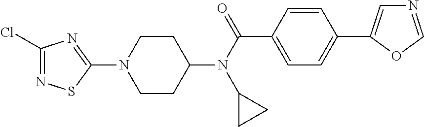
C1CC(N(C(C2=CC=C(C3=CN=CO3)C=C2)=O)C2CC2)CCN1C1=NC(Cl)=NS1
